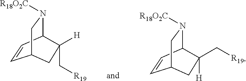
C1=CC2N([R18O2C])CC1CC2([H])C[R19].C1=CC2N([R18O2C])CC1CC2([H])C[R19]
